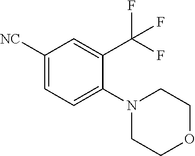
C1([NC])=CC=C(N2CCOCC2)C(C(F)(F)F)=C1
